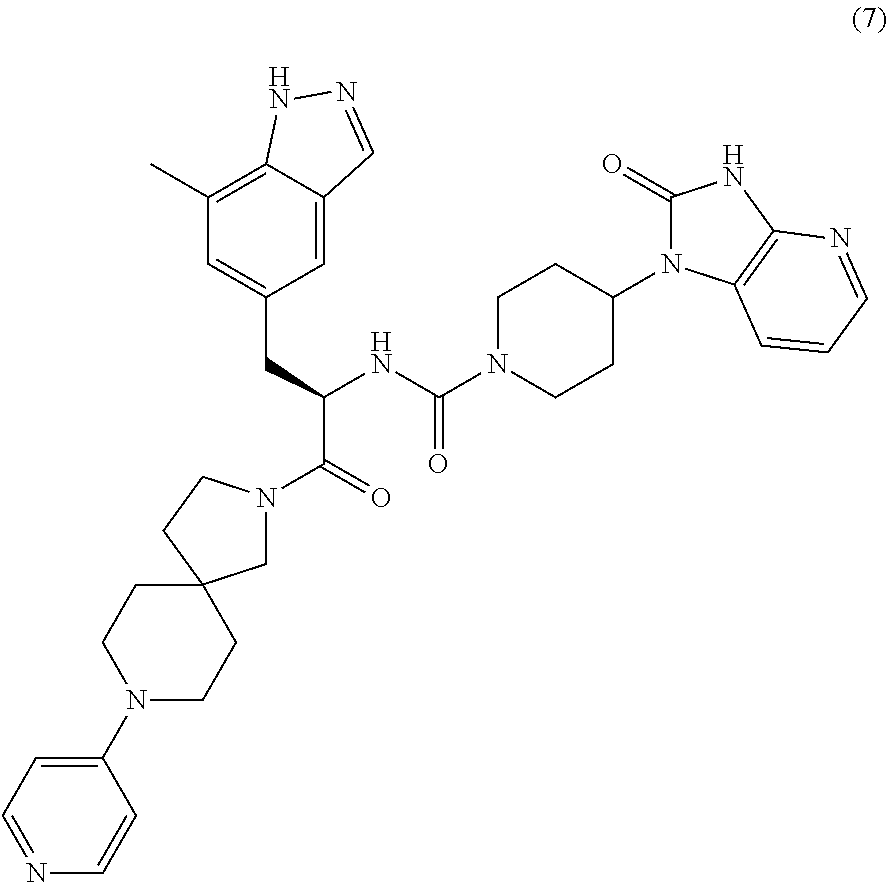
C1N(C(C(NC(N2CCC(N3C(=O)NC4=C3C=CC=N4)CC2)=O)CC2=CC(C)=C3C(=C2)C=NN3)=O)CCC12CCN(C1=CC=NC=C1)CC2
